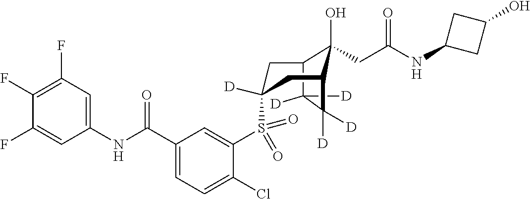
C12C([D])([D])C([D])([D])C(CC(S(C3=CC(C(NC4=CC(F)=C(F)C(F)=C4)=O)=CC=C3Cl)(=O)=O)([D])C1)C2(O)CC(NC1CC(O)C1)=O
